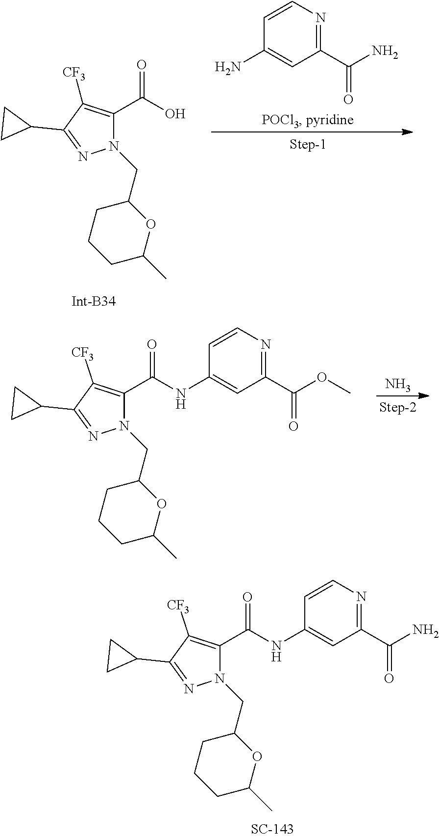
N1(CC2CCCC(C)O2)C(C(=O)O)=C([CF3])C(C2CC2)=N1.C1(N)=CC(C(=O)N)=NC=C1.C1([CF3])=C(C(=O)NC2=CC(C(=O)N)=NC=C2)N(CC2CCCC(C)O2)N=C1C1CC1.C1([CF3])=C(C(=O)NC2=CC(C(=O)OC)=NC=C2)N(CC2CCCC(C)O2)N=C1C1CC1.N
